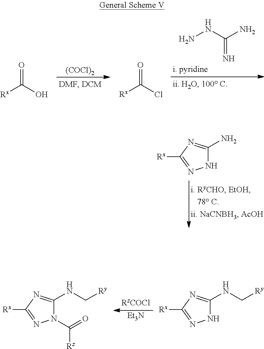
[(COCl)2].[Rx]C(Cl)=O.NNC(N)=N.O=C(O)[Rx].N1C(N)=NC([Rx])=N1.[Et3N].N1C(NC[Ry])=NC([Rx])=N1.[Rz]C(N1C(NC[Ry])=NC([Rx])=N1)=O
